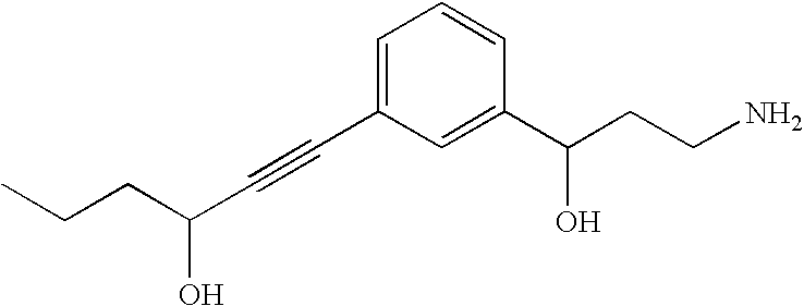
C(C(C#CC1=CC=CC(C(CCN)O)=C1)O)CC
